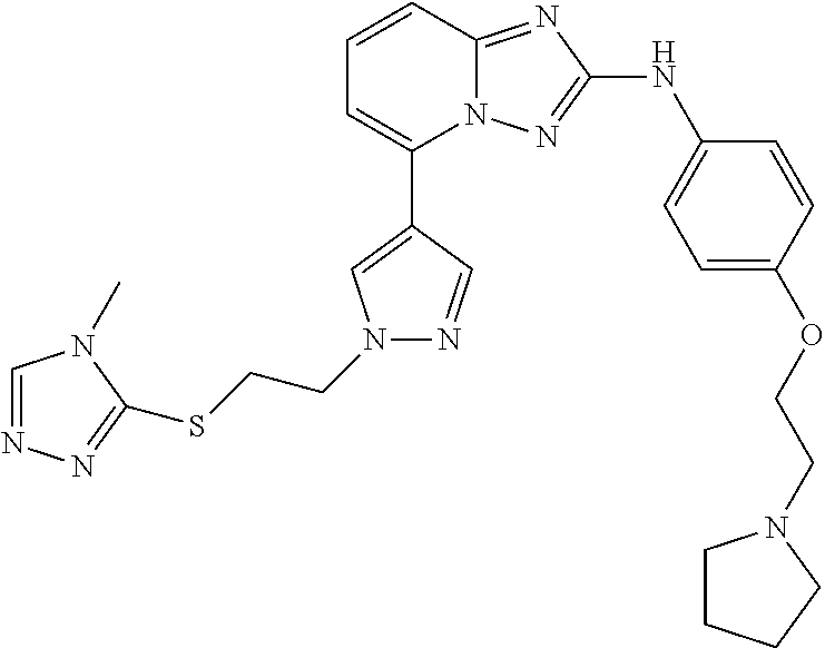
C1=CC2=NC(NC3=CC=C(OCCN4CCCC4)C=C3)=NN2C(C2=CN(CCSC3=NN=CN3C)N=C2)=C1
